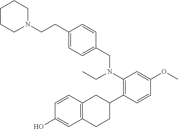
C1(O)=CC2=C(C=C1)CC(C1=C(N(CC)CC3=CC=C(CCN4CCCCC4)C=C3)C=C(OC)C=C1)CC2
